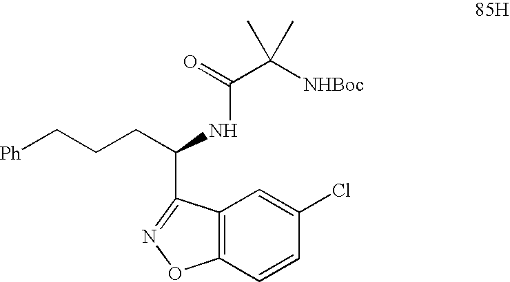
C12=C(C=CC(Cl)=C1)ON=C2C(CCC[Ph])NC(C([NHBoc])(C)C)=O
